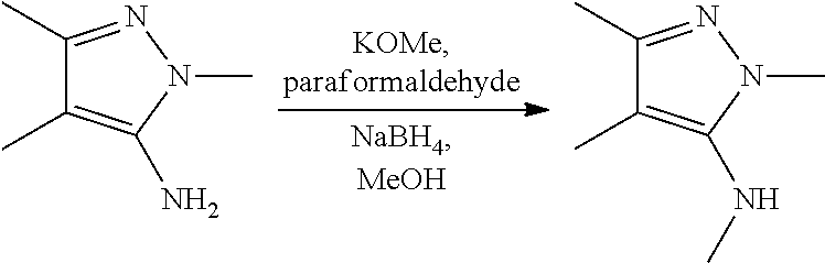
C1(C)=C(N)N(C)N=C1C.C1(C)=C(NC)N(C)N=C1C
